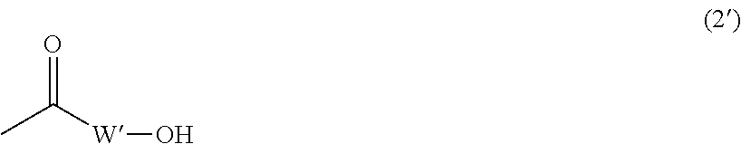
O=C([W]O)C
